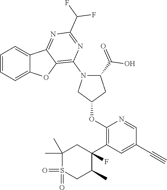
C1=CC=C2C(=C1)C1=NC(C(F)F)=NC(N3CC(OC4=C(C5(F)CC(C)(C)S(=O)(=O)CC5C)C=C(C#C)C=N4)CC3C(O)=O)=C1O2
